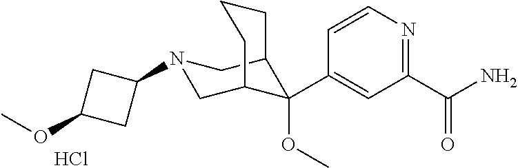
C1(C(N)=O)=NC=CC(C2(OC)C3CN(C4CC(OC)C4)CC2CCC3)=C1.Cl
